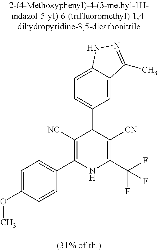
C1=C2C(=CC=C1C1C([NC])=C(C3=CC=C(OC)C=C3)NC(C(F)(F)F)=C1[CN])NN=C2C
